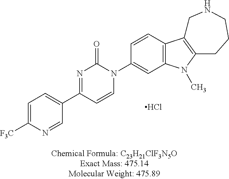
C1(C2=NC(=O)N(C3=CC4=C(C=C3)C3=C(N4C)CCCNC3)C=C2)=CC=C([F3C])N=C1.Cl
